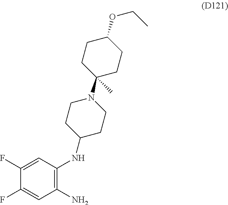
C1=C(F)C(F)=CC(N)=C1NC1CCN(C2(C)CCC(OCC)CC2)CC1
